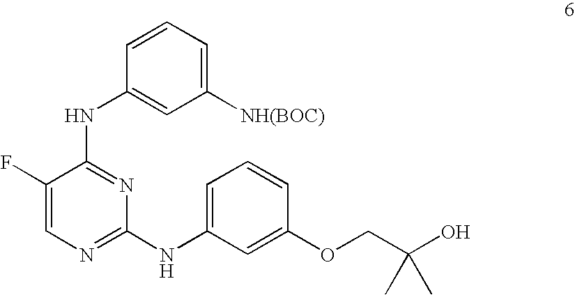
C1([NH(BOC)])=CC=CC(NC2=NC(NC3=CC=CC(OCC(O)(C)C)=C3)=NC=C2F)=C1
